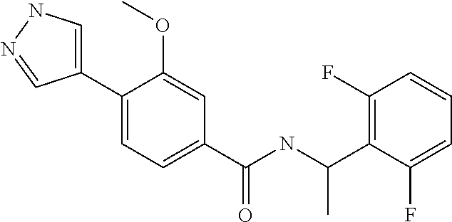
C1=C(C2=CC=C(C(NC(C3=C(F)C=CC=C3F)C)=O)C=C2OC)C=NN1
